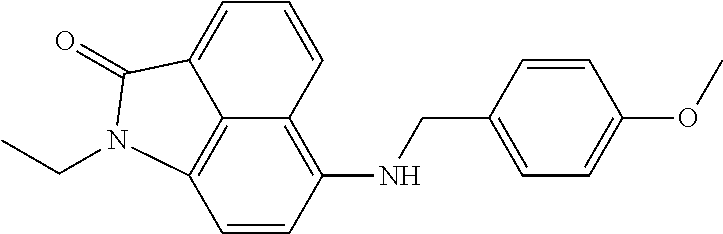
C1=CC2=C(NCC3=CC=C(OC)C=C3)C=CC3=C2C(=C1)C(=O)N3CC
